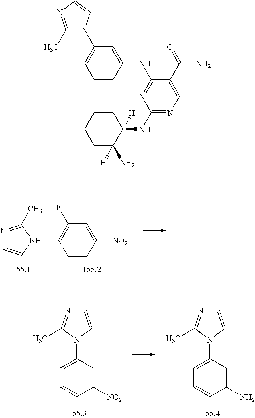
C1=C(F)C=C([NO2])C=C1.N1=C(C)NC=C1.C1=C(N2C=CN=C2C)C=C([NO2])C=C1.C1=C(N2C=CN=C2C)C=C(N)C=C1.N1=C(NC2=CC(N3C(C)=NC=C3)=CC=C2)C(C(=O)N)=CN=C1NC1([H])CCCCC1(N)[H]
